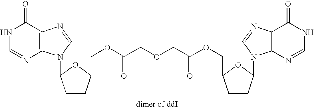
N1C=NC2=C(C1=O)N=CN2C1CCC(COC(COCC(=O)OCC2CCC(N3C4=C(N=C3)C(=O)NC=N4)O2)=O)O1
